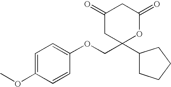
C1(OC)=CC=C(OCC2(C3CCCC3)OC(=O)CC(=O)C2)C=C1
